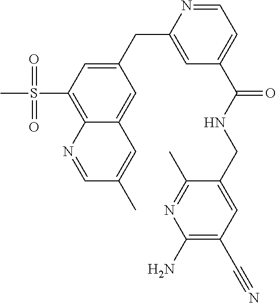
C1(CC2=CC(C(NCC3=CC(C#N)=C(N)N=C3C)=O)=CC=N2)=CC(S(C)(=O)=O)=C2C(=C1)C=C(C)C=N2
